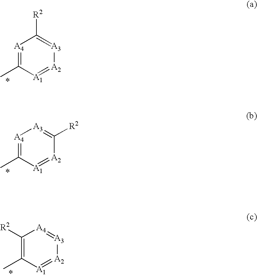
[A4]1=C(C)[A1]=[A2][A3]=C1[R2].[A4]1=C(C)[A1]=[A2]C([R2])=[A3]1.C1([R2])=C(C)[A1]=[A2][A3]=[A4]1
